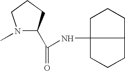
N1(C)C(C(=O)NC23CCCC2CCC3)CCC1
